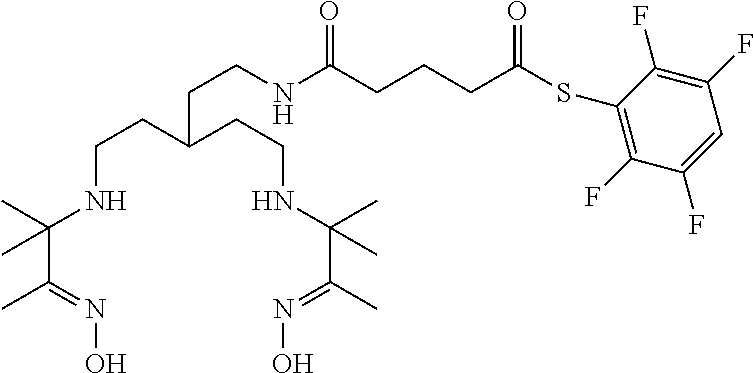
C(CC(CCNC(C(C)=NO)(C)C)CCNC(CCCC(SC1=C(F)C(F)=CC(F)=C1F)=O)=O)NC(C)(C(=NO)C)C
